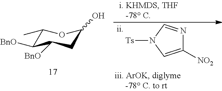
C1([NO2])=CN([Ts])C=N1.C1([BnO])C(C)OC(O)CC1[BnO]
